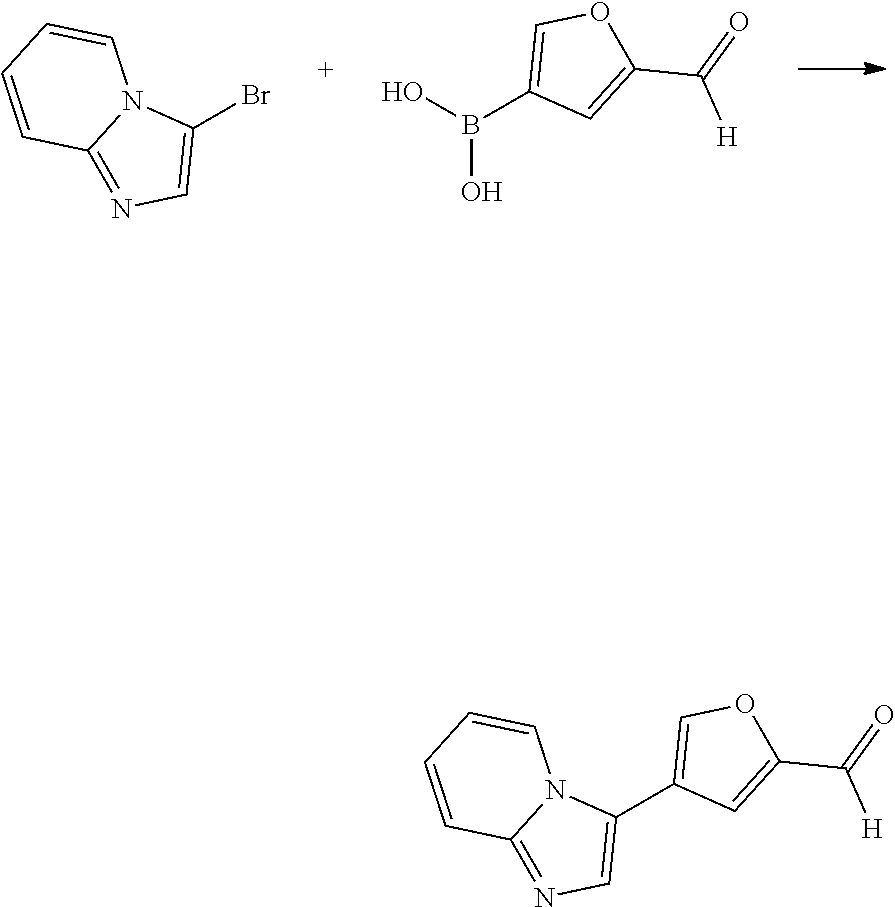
B(C1=COC(C(=O)[H])=C1)(O)O.C1(Br)=CN=C2N1C=CC=C2.C1(C2=COC(C(=O)[H])=C2)=CN=C2N1C=CC=C2
